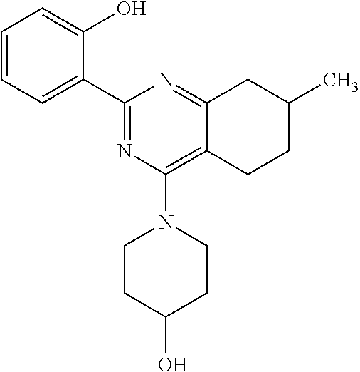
C1=CC=C(C2=NC(N3CCC(O)CC3)=C3C(=N2)CC(C)CC3)C(O)=C1
